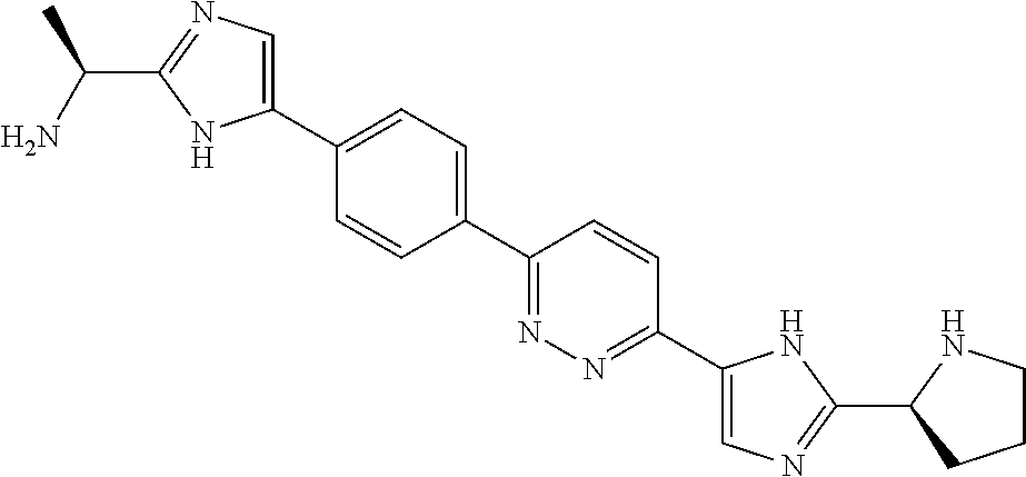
C1(C2=CC=C(C3=CN=C(C(N)C)N3)C=C2)=NN=C(C2=CN=C(C3CCCN3)N2)C=C1
